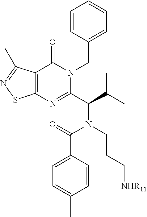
C12=C(C(=O)N(CC3=CC=CC=C3)C(C(N(C(=O)C3=CC=C(C)C=C3)CCC[NHR11])C(C)C)=N1)C(C)=NS2
